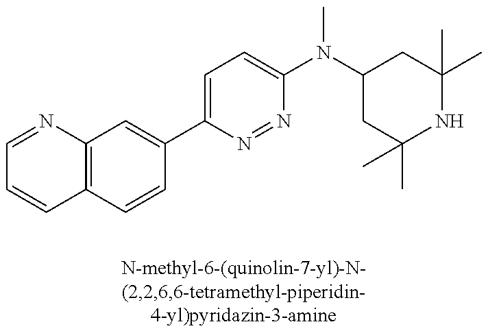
C1=NC2=C(C=C1)C=CC(C1=CC=C(N(C3CC(C)(C)NC(C)(C)C3)C)N=N1)=C2
